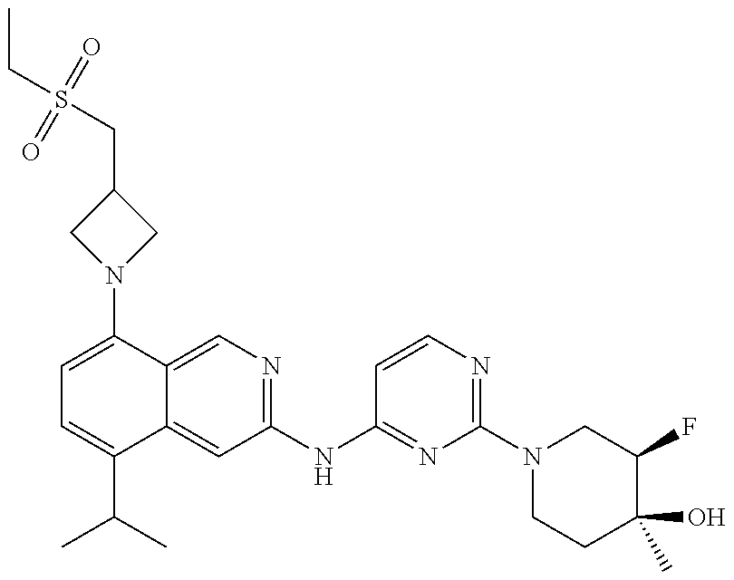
C1=C(N2CC(CS(CC)(=O)=O)C2)C2=CN=C(NC3=NC(N4CCC(O)(C)C(F)C4)=NC=C3)C=C2C(C(C)C)=C1
